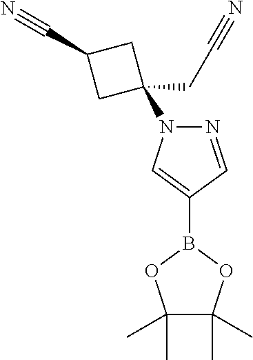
C1(B2OC(C)(C)C(C)(C)O2)=CN(C2(CC#N)CC(C#N)C2)N=C1
